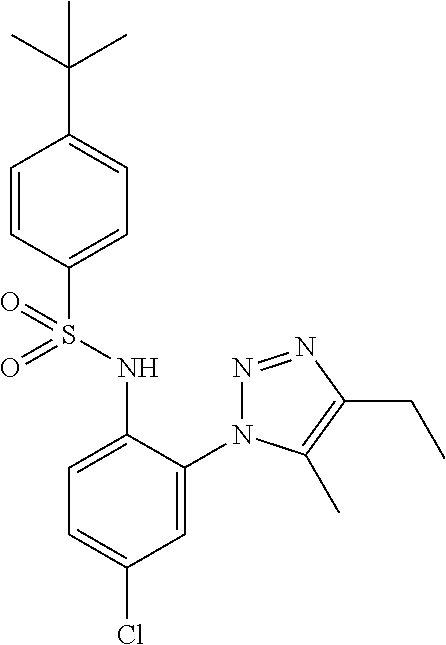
C1=CC(S(NC2=CC=C(Cl)C=C2N2N=NC(CC)=C2C)(=O)=O)=CC=C1C(C)(C)C
